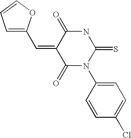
C1=CC(N2C(=O)C(=CC3=CC=CO3)C(=O)NC2=S)=CC=C1Cl
